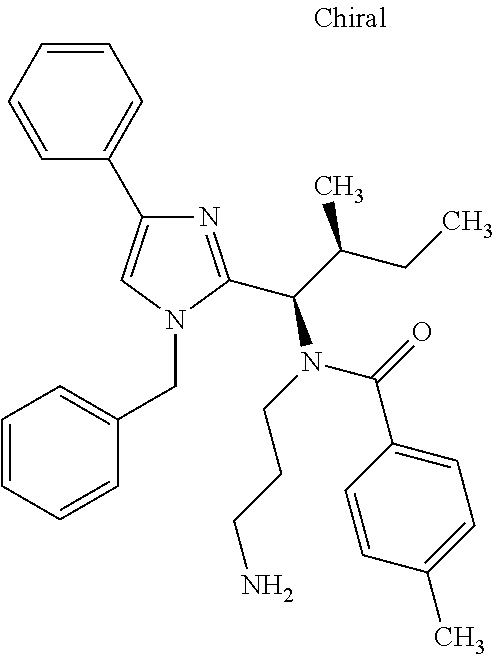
N1=C(C(N(CCCN)C(=O)C2=CC=C(C)C=C2)C(C)CC)N(CC2=CC=CC=C2)C=C1C1=CC=CC=C1
